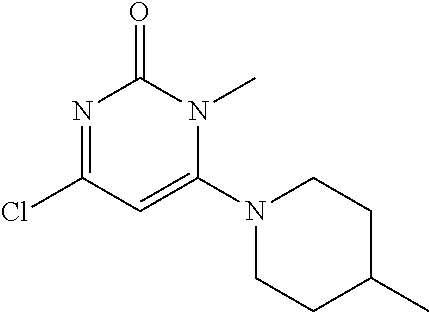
N1=C(Cl)C=C(N2CCC(C)CC2)N(C)C1=O
